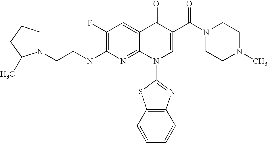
C1N(CCNC2=C(F)C=C3C(=N2)N(C2=NC4=C(C=CC=C4)S2)C=C(C(N2CCN(C)CC2)=O)C3=O)C(C)CC1
